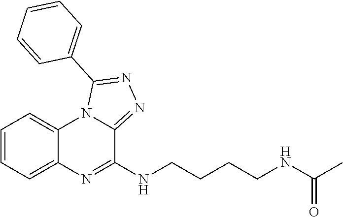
C1=CC=C2C(=C1)N1C(=NN=C1C1=CC=CC=C1)C(NCCCCNC(C)=O)=N2
